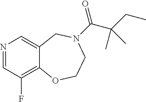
N1=CC(F)=C2C(=C1)CN(C(C(CC)(C)C)=O)CCO2
